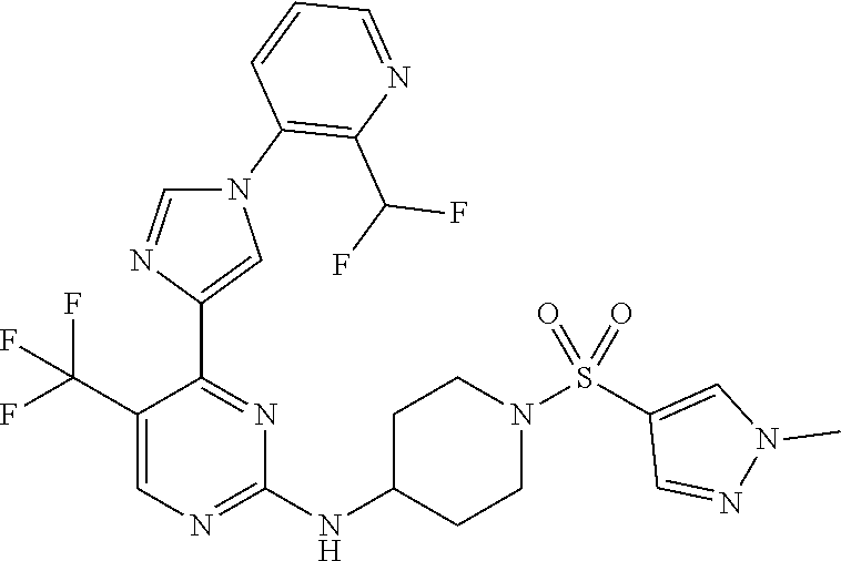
N1(C2=C(C(F)F)N=CC=C2)C=NC(C2=NC(NC3CCN(S(C4=CN(C)N=C4)(=O)=O)CC3)=NC=C2C(F)(F)F)=C1
